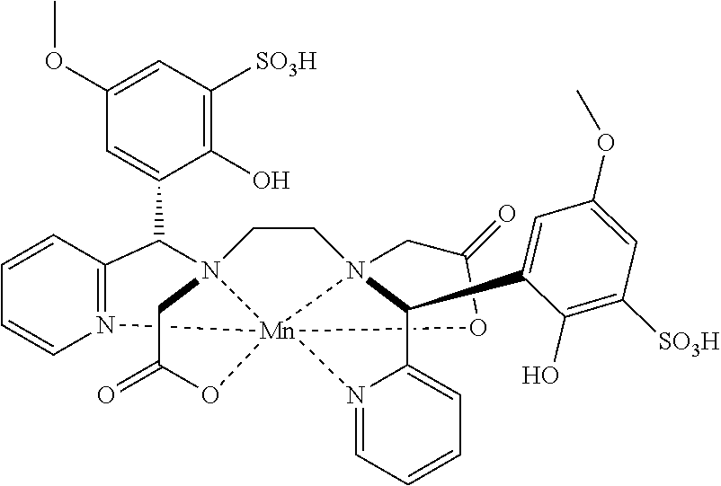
O1C(=O)CN23CCN45CC(=O)O[Mn]124(N1=CC=CC=C1C5C1=CC(OC)=CC([SO3H])=C1O)N1=C(C3C2=CC(OC)=CC([SO3H])=C2O)C=CC=C1
